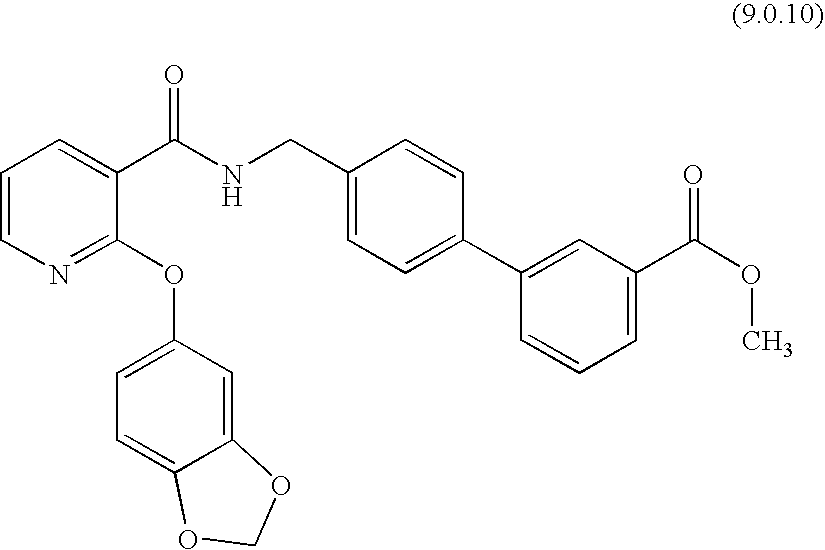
C1(CNC(C2=CC=CN=C2OC2=CC=C3C(=C2)OCO3)=O)=CC=C(C2=CC(C(OC)=O)=CC=C2)C=C1
